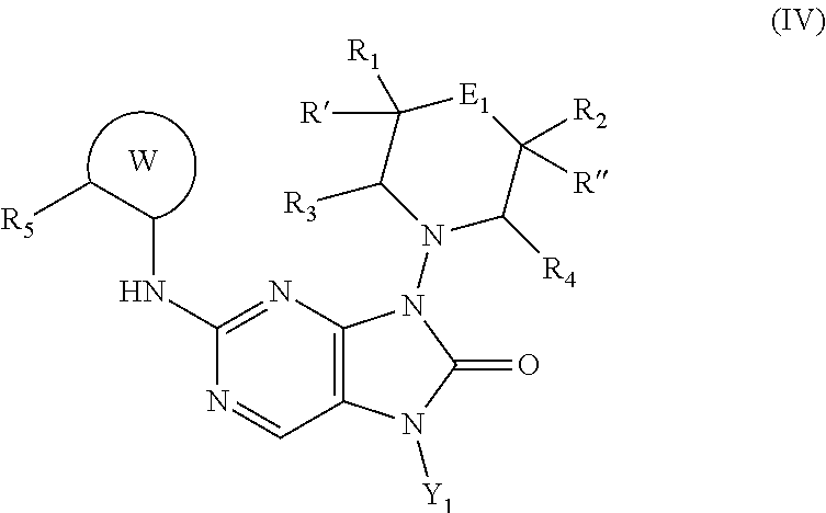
N1=CC2=C(N=C1NCC[R5])N(N1C([R4])C([R])([R2])[E1]C([R])([R1])C1[R3])C(=O)N2[Y1].[W]
